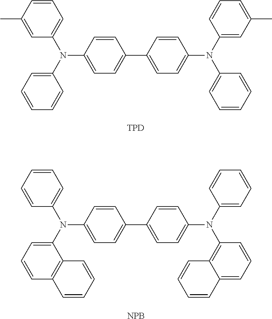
C1=C(C)C=CC=C1N(C1=CC=CC=C1)C1=CC=C(C2=CC=C(N(C3=CC(C)=CC=C3)C3=CC=CC=C3)C=C2)C=C1.[TPD].C1=CC=CC=C1N(C1=CC=CC2=C1C=CC=C2)C1=CC=C(C2=CC=C(N(C3=CC=CC=C3)C3=C4C(=CC=C3)C=CC=C4)C=C2)C=C1.[NPB]
